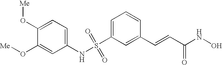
N(S(C1=CC=CC(C=CC(NO)=O)=C1)(=O)=O)C1=CC=C(O[Me])C(O[Me])=C1
